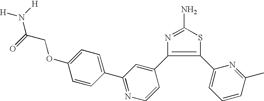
S1C(N)=NC(C2=CC(C3=CC=C(OCC(N([H])[H])=O)C=C3)=NC=C2)=C1C1=CC=CC(C)=N1
